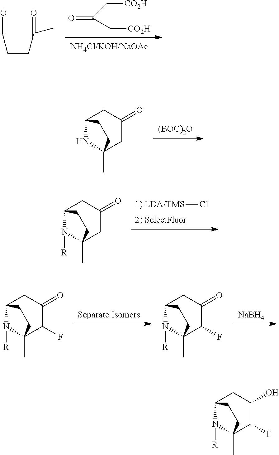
O=C(C[CO2H])C[CO2H].C(CC(=O)C)C=O.C1C2NC(C)(CC1=O)CC2.[(BOC)2O].C1C2N([R])C(C)(CC1=O)CC2.[1) LDA/TMS]Cl.C1C2N([R])C(C)(C(F)C1=O)CC2.[Separate Isomers].[NaBH4].C1C2N([R])C(C)(C(F)C1=O)CC2.C1C2N([R])C(C)(C(F)C1O)CC2
